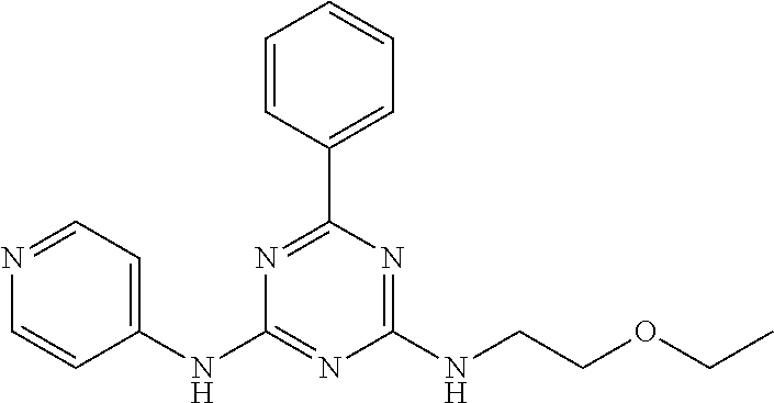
C1(NC2=CC=NC=C2)=NC(NCCOCC)=NC(C2=CC=CC=C2)=N1
